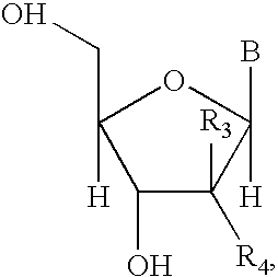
C1(O)C([R3])([R4])C([H])(B)OC1(CO)[H]
